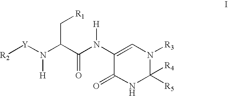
[R2][Y]N(C(C(N(C1=CN([R3])C([R5])([R4])NC1=O)[H])=O)C[R1])[H]
